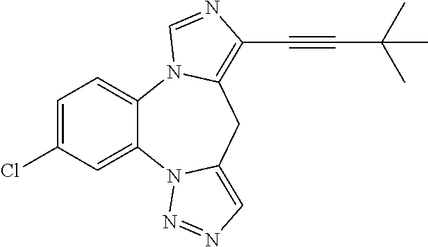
C1=C(Cl)C=C2C(=C1)N1C(=C(C#CC(C)(C)C)N=C1)CC1=CN=NN21
